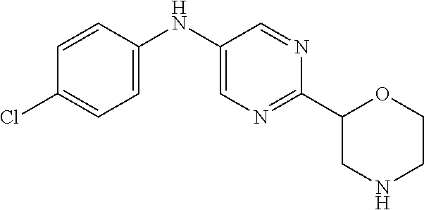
C1(NC2=CN=C(C3CNCCO3)N=C2)=CC=C(Cl)C=C1
